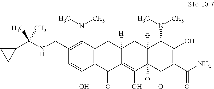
C1(CNC(C2CC2)(C)C)=C(N(C)C)C2=C(C(O)=C1)C(=O)C1=C(O)C3(O)C([H])(CC1([H])C2)C(N(C)C)C(O)=C(C(N)=O)C3=O
